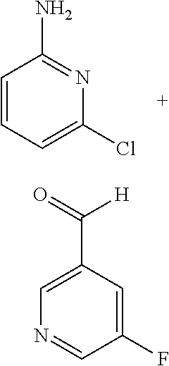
N1=C(N)C=CC=C1Cl.C1=C(C([H])=O)C=C(F)C=N1
